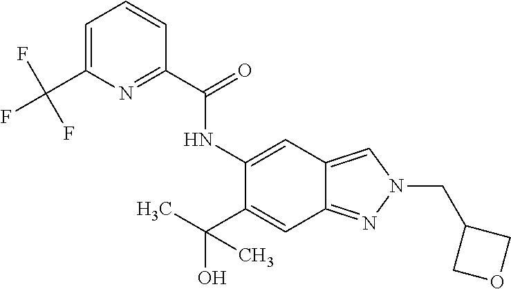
C1(NC(C2=NC(C(F)(F)F)=CC=C2)=O)=CC2=CN(CC3COC3)N=C2C=C1C(O)(C)C
